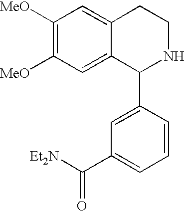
C1([MeO])=C([MeO])C=C2C(=C1)CCNC2C1=CC(C([Et2N])=O)=CC=C1
